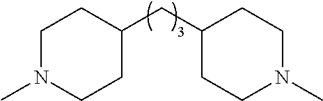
C1N(C)CCC(CC2CCN(C)CC2)C1
